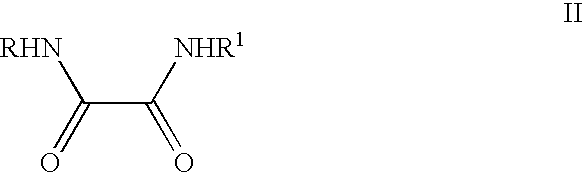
[RHN]C(C([NHR1])=O)=O
